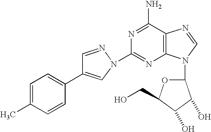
C12=C(C(N)=NC(N3C=C(C4=CC=C(C)C=C4)C=N3)=N1)N=CN2C1OC(CO)C(O)C1O
